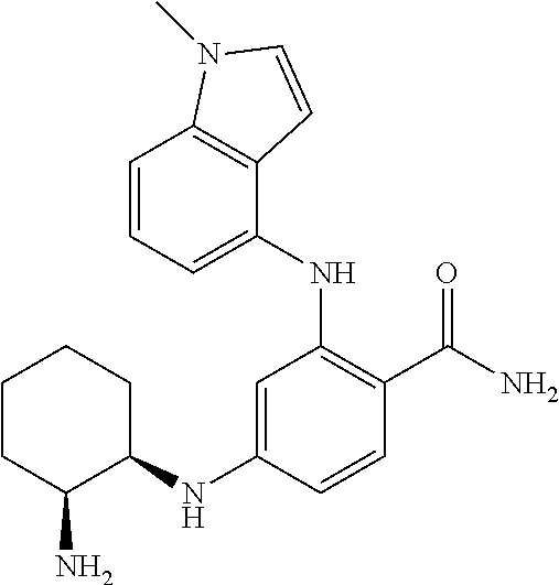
C1=C(NC2=C(C(N)=O)C=CC(NC3CCCCC3N)=C2)C2=C(C=C1)N(C)C=C2
